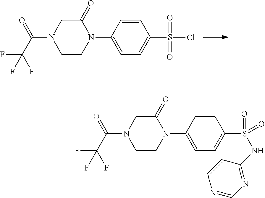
C1(=O)CN(C(=O)C(F)(F)F)CCN1C1=CC=C(S(Cl)(=O)=O)C=C1.C1(=O)CN(C(=O)C(F)(F)F)CCN1C1=CC=C(S(=O)(=O)NC2=NC=NC=C2)C=C1
